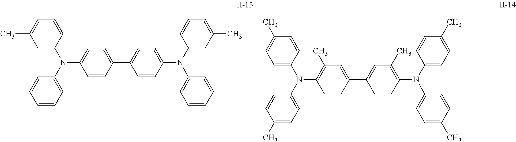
C1=CC(N(C2=CC(C)=CC=C2)C2=CC=CC=C2)=CC=C1C1=CC=C(N(C2=CC=CC=C2)C2=CC(C)=CC=C2)C=C1.C1=CC(N(C2=CC=C(C)C=C2)C2=CC=C(C)C=C2)=C(C)C=C1C1=CC(C)=C(N(C2=CC=C(C)C=C2)C2=CC=C(C)C=C2)C=C1
